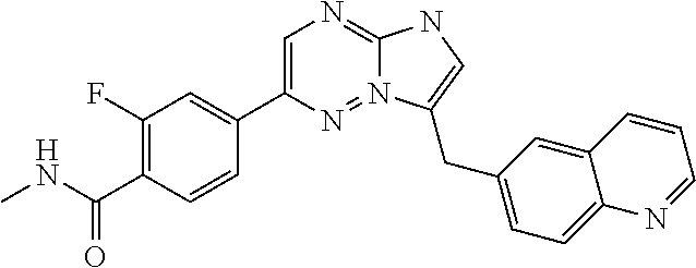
C1=C(C2=CC(F)=C(C(NC)=O)C=C2)N=N2C(=N1)NC=C2CC1=CC=C2C(=C1)C=CC=N2
